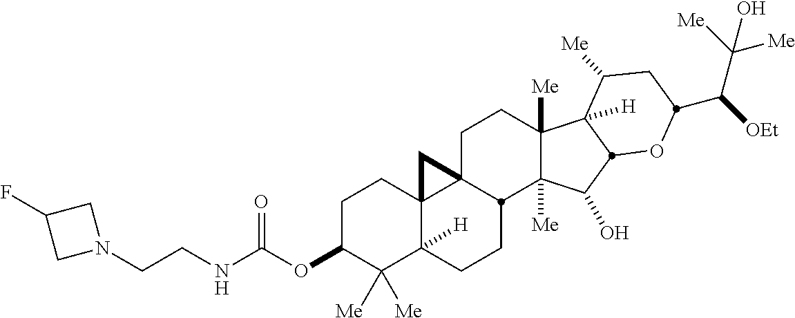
C1C(OC(NCCN2CC(F)C2)=O)C([Me])([Me])C2([H])C3(C1)C1(CCC4([Me])C([Me])(C(O)C5C4([H])C([Me])CC(C([OEt])C([Me])([Me])O)O5)C1CC2)C3
